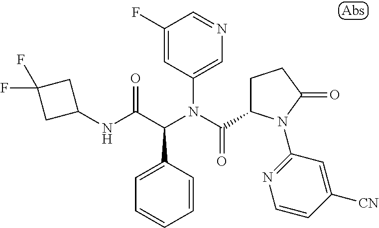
C1(F)=CC(N(C(=O)C2CCC(=O)N2C2=NC=CC([CN])=C2)C(C(NC2CC(F)(F)C2)=O)C2=CC=CC=C2)=CN=C1
